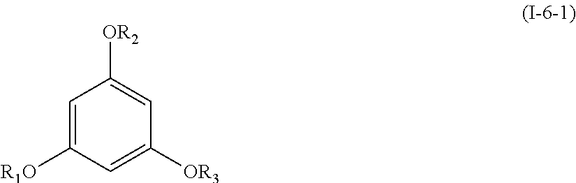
C1=C([R1O])C=C([OR3])C=C1[OR2]
